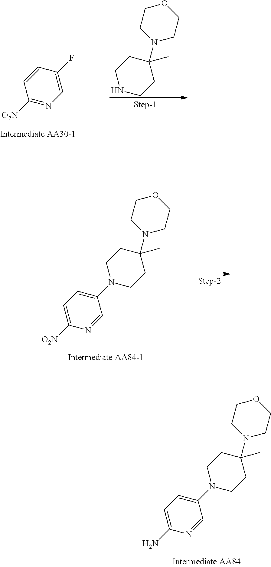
N1(C2=CC=C(N)N=C2)CCC(N2CCOCC2)(C)CC1.C1([O2N])=NC=C(F)C=C1.N1CCC(N2CCOCC2)(C)CC1.N1(C2=CC=C([O2N])N=C2)CCC(N2CCOCC2)(C)CC1
